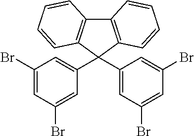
C12=C(C(C3=CC(Br)=CC(Br)=C3)(C3=CC(Br)=CC(Br)=C3)C3=C1C=CC=C3)C=CC=C2
